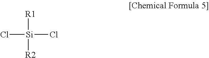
Cl[Si](Cl)([R1])[R2]
